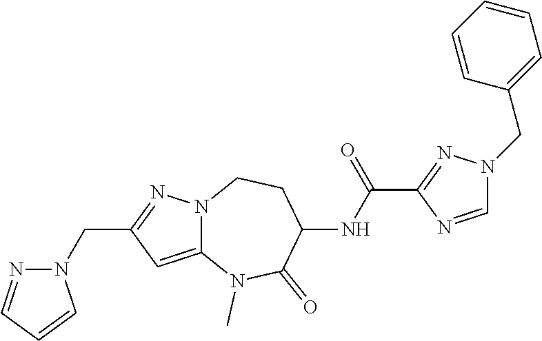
C(C1=NN2C(=C1)N(C)C(=O)C(NC(C1=NN(CC3=CC=CC=C3)C=N1)=O)CC2)N1N=CC=C1
